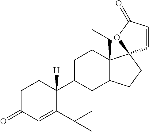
C1C(=O)C=C2C([H])(C1)C1C(C3C2C3)C2C(CC)(CC1)C1(CC2)C=CC(=O)O1
